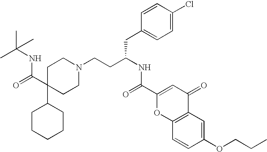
C1C(C(NC(C)(C)C)=O)(C2CCCCC2)CCN(CCC(CC2=CC=C(Cl)C=C2)NC(=O)C2=CC(=O)C3=C(O2)C=CC(OCCC)=C3)C1
